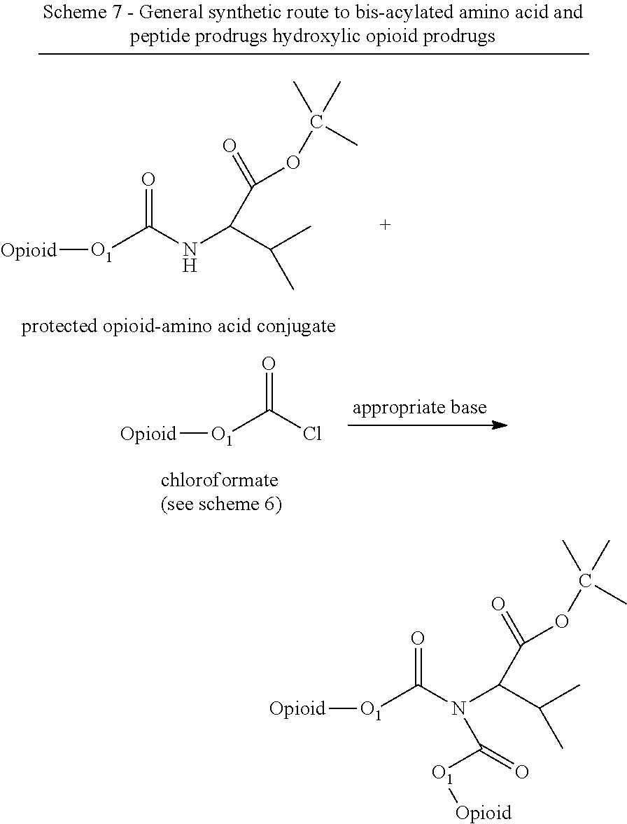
[O1](C(Cl)=O)[Opioid].[O1](C(NC(C(C)C)C(=O)OC(C)(C)C)=O)[Opioid].[O1](C(N(C(C(C)C)C(=O)OC(C)(C)C)C([O1][Opioid])=O)=O)[Opioid]
